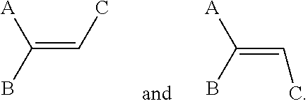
C(=CC)(B)[A].C(=CC)(B)[A]
